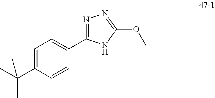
C1=C(C(C)(C)C)C=CC(C2=NN=C(OC)N2)=C1
